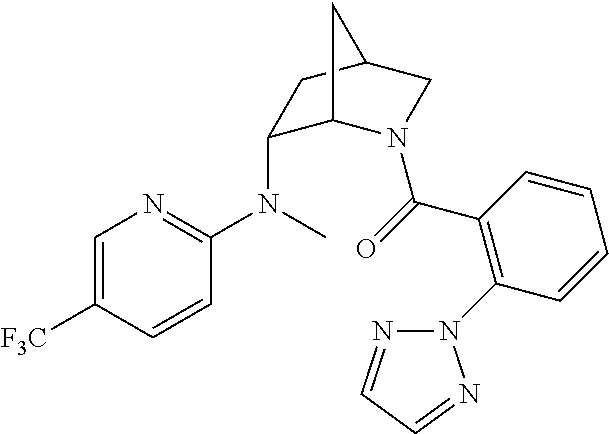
C1=C([F3C])C=CC(N(C2C3N(C(=O)C4=C(N5N=CC=N5)C=CC=C4)CC(C2)C3)C)=N1
